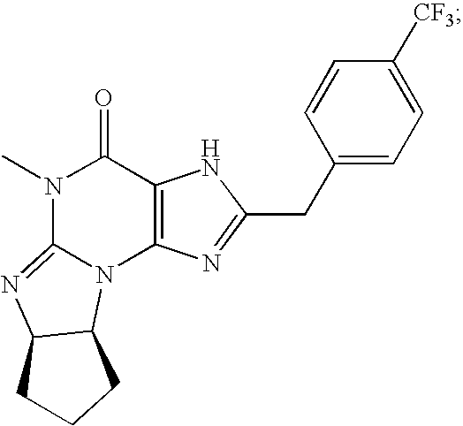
N1(C)C2=NC3C(N2C2=C(C1=O)NC(CC1=CC=C([CF3])C=C1)=N2)CCC3
